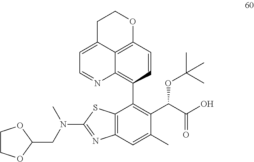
C12=C(C=C(C)C(C(C(O)=O)OC(C)(C)C)=C1C1=C3C4=C(C=C1)OCCC4=CC=N3)N=C(N(CC1OCCO1)C)S2
